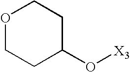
O1CCC(O[X3])CC1
